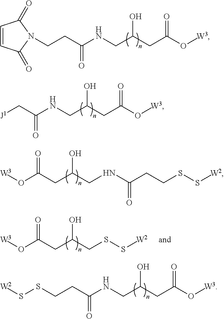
C(CC(=O)NCC(O)CC(O[W3])=O)N1C(=O)C=CC1=O.C(C(=O)NCC(O)CC(O[W3])=O)[J1].O(C(CC(O)CNC(CCSS[W2])=O)=O)[W3].C(CC(=O)NCC(O)CC(O[W3])=O)SS[W2].O(C(CC(O)CSS[W2])=O)[W3]
